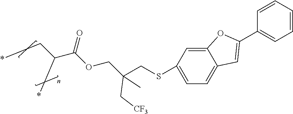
C12=CC(SCC(COC(C(CC*)C*)=O)(C[CF3])C)=CC=C1C=C(C1=CC=CC=C1)O2
